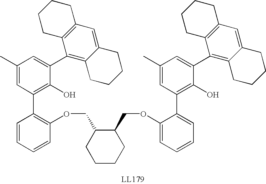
C1=CC=CC(OCC2CCCCC2COC2=CC=CC=C2C2=C(O)C(C3=C4C(=CC5=C3CCCC5)CCCC4)=CC(C)=C2)=C1C1=C(O)C(C2=C3C(=CC4=C2CCCC4)CCCC3)=CC(C)=C1
